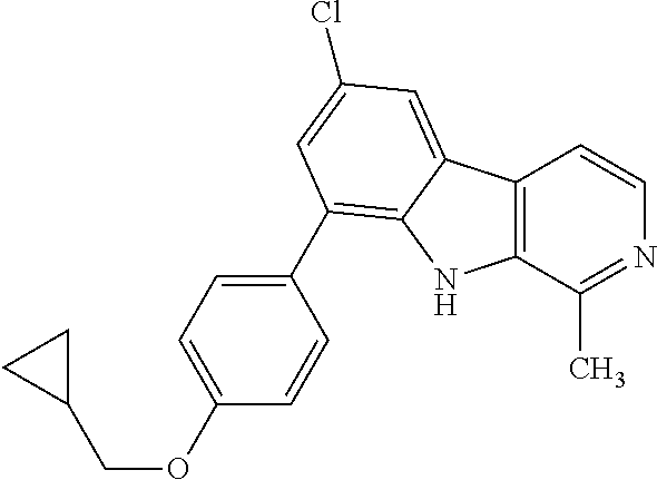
C12=C(C(C)=NC=C1)NC1=C(C3=CC=C(OCC4CC4)C=C3)C=C(Cl)C=C21
